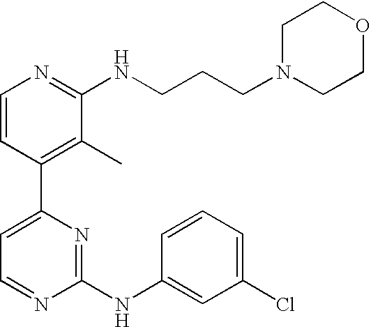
C1=CC(C2=CC=NC(NC3=CC(Cl)=CC=C3)=N2)=C(C)C(NCCCN2CCOCC2)=N1
